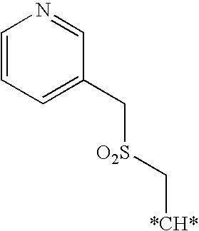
C1=CC=C(C[O2S]C[*CH*])C=N1
